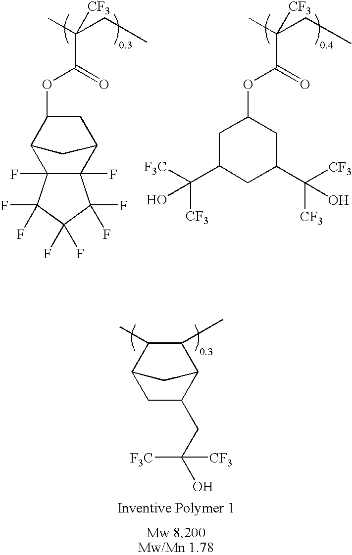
C12(F)C(F)(C3CC(OC(=O)C(C)(CC)[CF3])C1C3)C(F)(F)C(F)(F)C2(F)F.C1(C([CF3])(O)[F3C])CC(C([CF3])([CF3])O)CC(OC(=O)C(C)(CC)[CF3])C1.C1C(CC(O)([CF3])[F3C])C2C(C)C(C)C1C2
